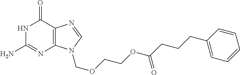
N1C(N)=NC2=C(C1=O)N=CN2COCCOC(CCCC1=CC=CC=C1)=O
